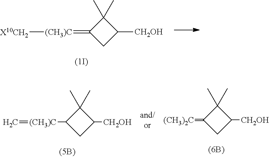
C1(C)(C)C(=[(CH3)2C])CC1[CH2OH].C1(C)(C)C([(CH3)C]=C)CC1[CH2OH].C1(C)(C)C(=[(CH3)C][X10CH2])CC1[CH2OH]
